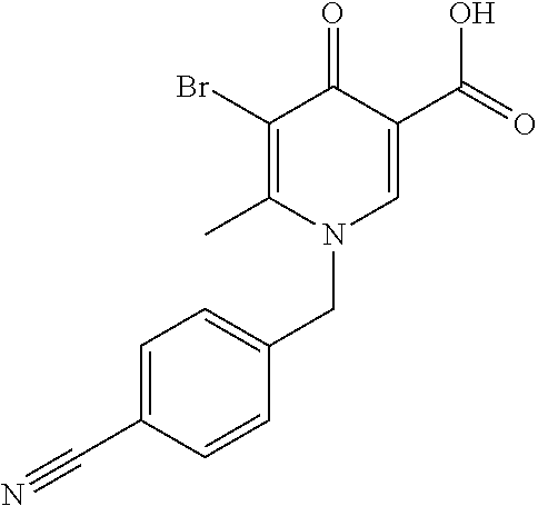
C1(Br)=C(C)N(CC2=CC=C(C#N)C=C2)C=C(C(=O)O)C1=O
